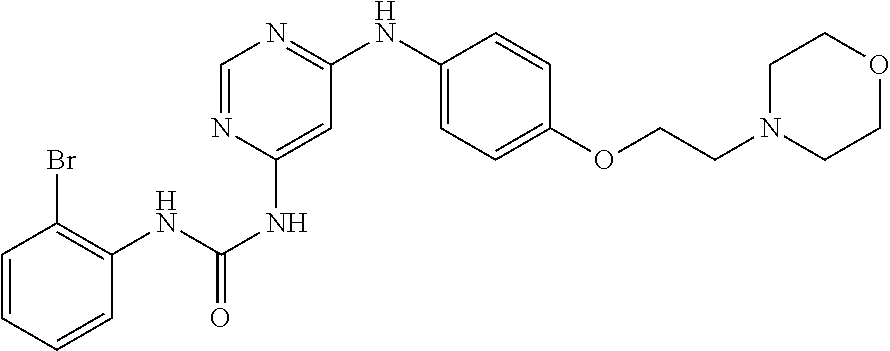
C1=CC=CC(NC(NC2=CC(NC3=CC=C(OCCN4CCOCC4)C=C3)=NC=N2)=O)=C1Br
